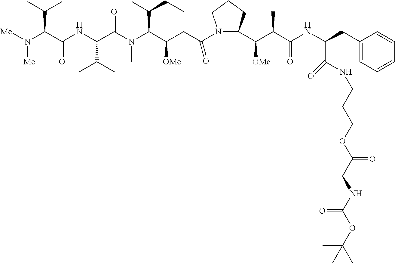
[Me]N(C(C(NC(C(N(C(C(CC(=O)N1C(C([OMe])C(C)C(=O)NC(C(NCCCOC(=O)C(C)NC(=O)OC(C)(C)C)=O)CC2=CC=CC=C2)CCC1)[OMe])C(C)CC)C)=O)C(C)C)=O)C(C)C)[Me]
